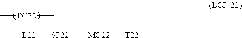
C[PC22](C)[L22][SP22][MG22][T22]
